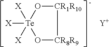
O1[Te]([X])([X])([X])O[CR8R9][CR1R10]1.[Y]
